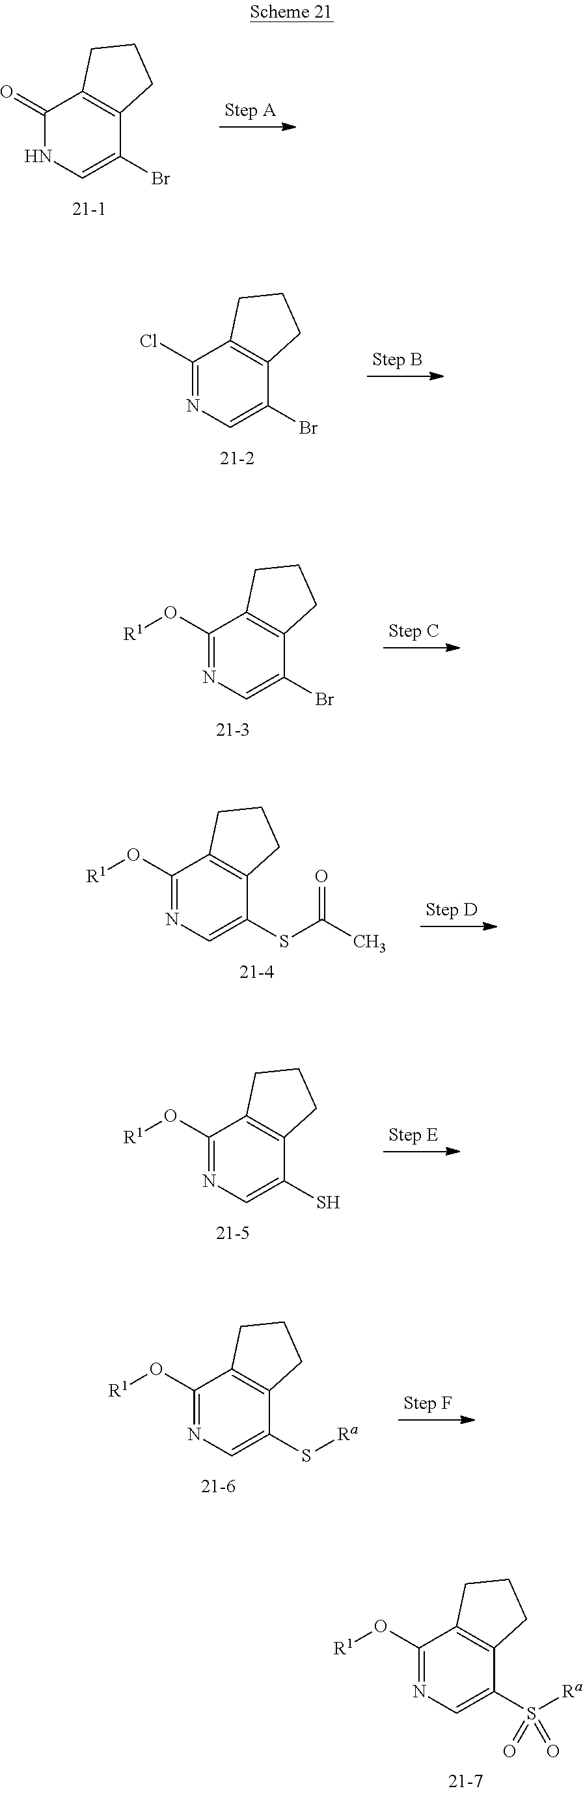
C1(O[R1])=NC=C(S([Ra])(=O)=O)C2=C1CCC2.C1(=O)NC=C(Br)C2=C1CCC2.C1(Cl)=NC=C(Br)C2=C1CCC2.C1(O[R1])=NC=C(Br)C2=C1CCC2.C1(O[R1])=NC=C(SC(C)=O)C2=C1CCC2.C1(O[R1])=NC=C(S)C2=C1CCC2.C1(O[R1])=NC=C(S[Ra])C2=C1CCC2
